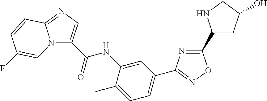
C1(C2CC(O)CN2)=NC(C2=CC=C(C)C(NC(=O)C3=CN=C4N3C=C(F)C=C4)=C2)=NO1
